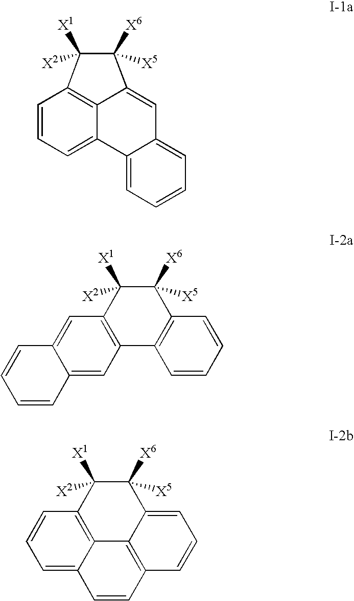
C1([X1])([X2])C([X6])([X5])C2=CC3=CC=CC=C3C3=CC=CC1=C32.C1([X1])([X2])C([X6])([X5])C2=C(C3=C1C=C1C(=C3)C=CC=C1)C=CC=C2.C1([X1])([X2])C([X6])([X5])C2=CC=CC3=C2C2=C1C=CC=C2C=C3
